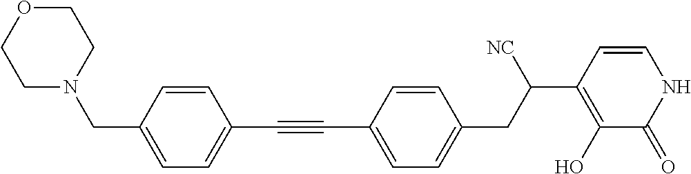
C(#CC1=CC=C(CN2CCOCC2)C=C1)C1=CC=C(CC(C2=C(O)C(=O)NC=C2)[NC])C=C1
